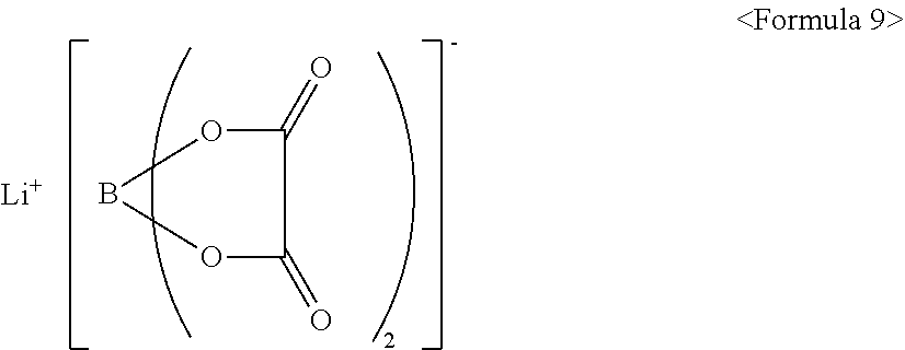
O1C(=O)C(=O)OB1.[Li]
